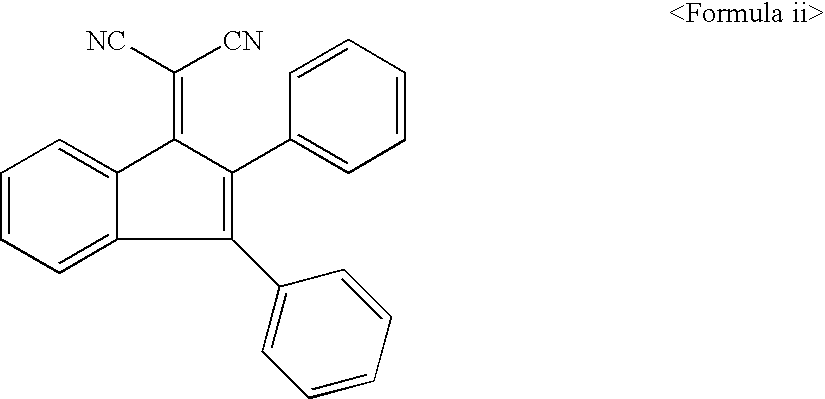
C1=CC=C2C(=C1)C(=C([NC])[CN])C(C1=CC=CC=C1)=C2C1=CC=CC=C1
